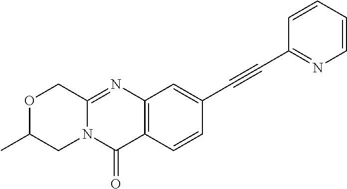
C12=C(C=CC(C#CC3=NC=CC=C3)=C1)C(=O)N1C(=N2)COC(C)C1
